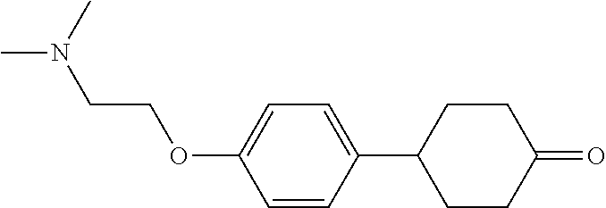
C1=C(OCCN(C)C)C=CC(C2CCC(=O)CC2)=C1
